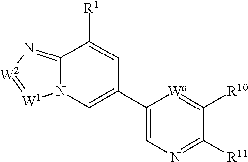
C12=N[W2]=[W1]N1C=C(C1=CN=C([R11])C([R10])=[Wa]1)C=C2[R1]
